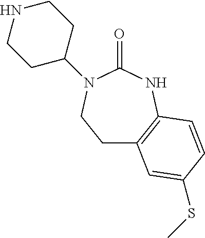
C1C2=C(NC(=O)N(C3CCNCC3)C1)C=CC(SC)=C2
